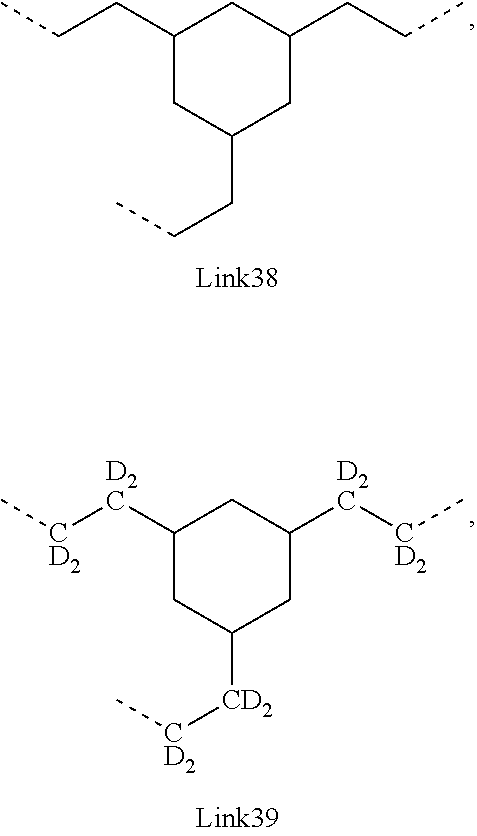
C1([D2C][CD2]C)CC([CD2][CD2]C)CC([D2C][CD2]C)C1.C1(CCC)CC(CCC)CC(CCC)C1
